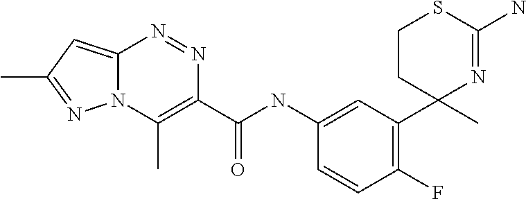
C1(C(NC2=CC(C3(C)N=C(N)SCC3)=C(F)C=C2)=O)=C(C)N2C(=CC(C)=N2)N=N1
